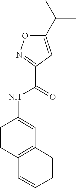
C1(NC(C2=NOC(C(C)C)=C2)=O)=CC2=C(C=C1)C=CC=C2
